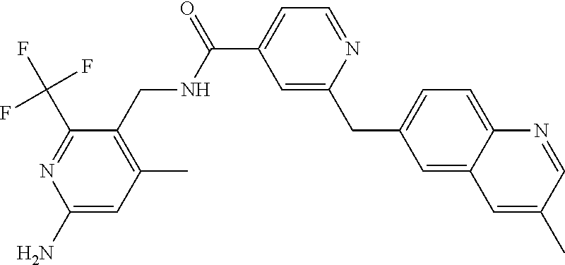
C1(C(F)(F)F)=NC(N)=CC(C)=C1CNC(C1=CC=NC(CC2=CC=C3C(=C2)C=C(C)C=N3)=C1)=O
